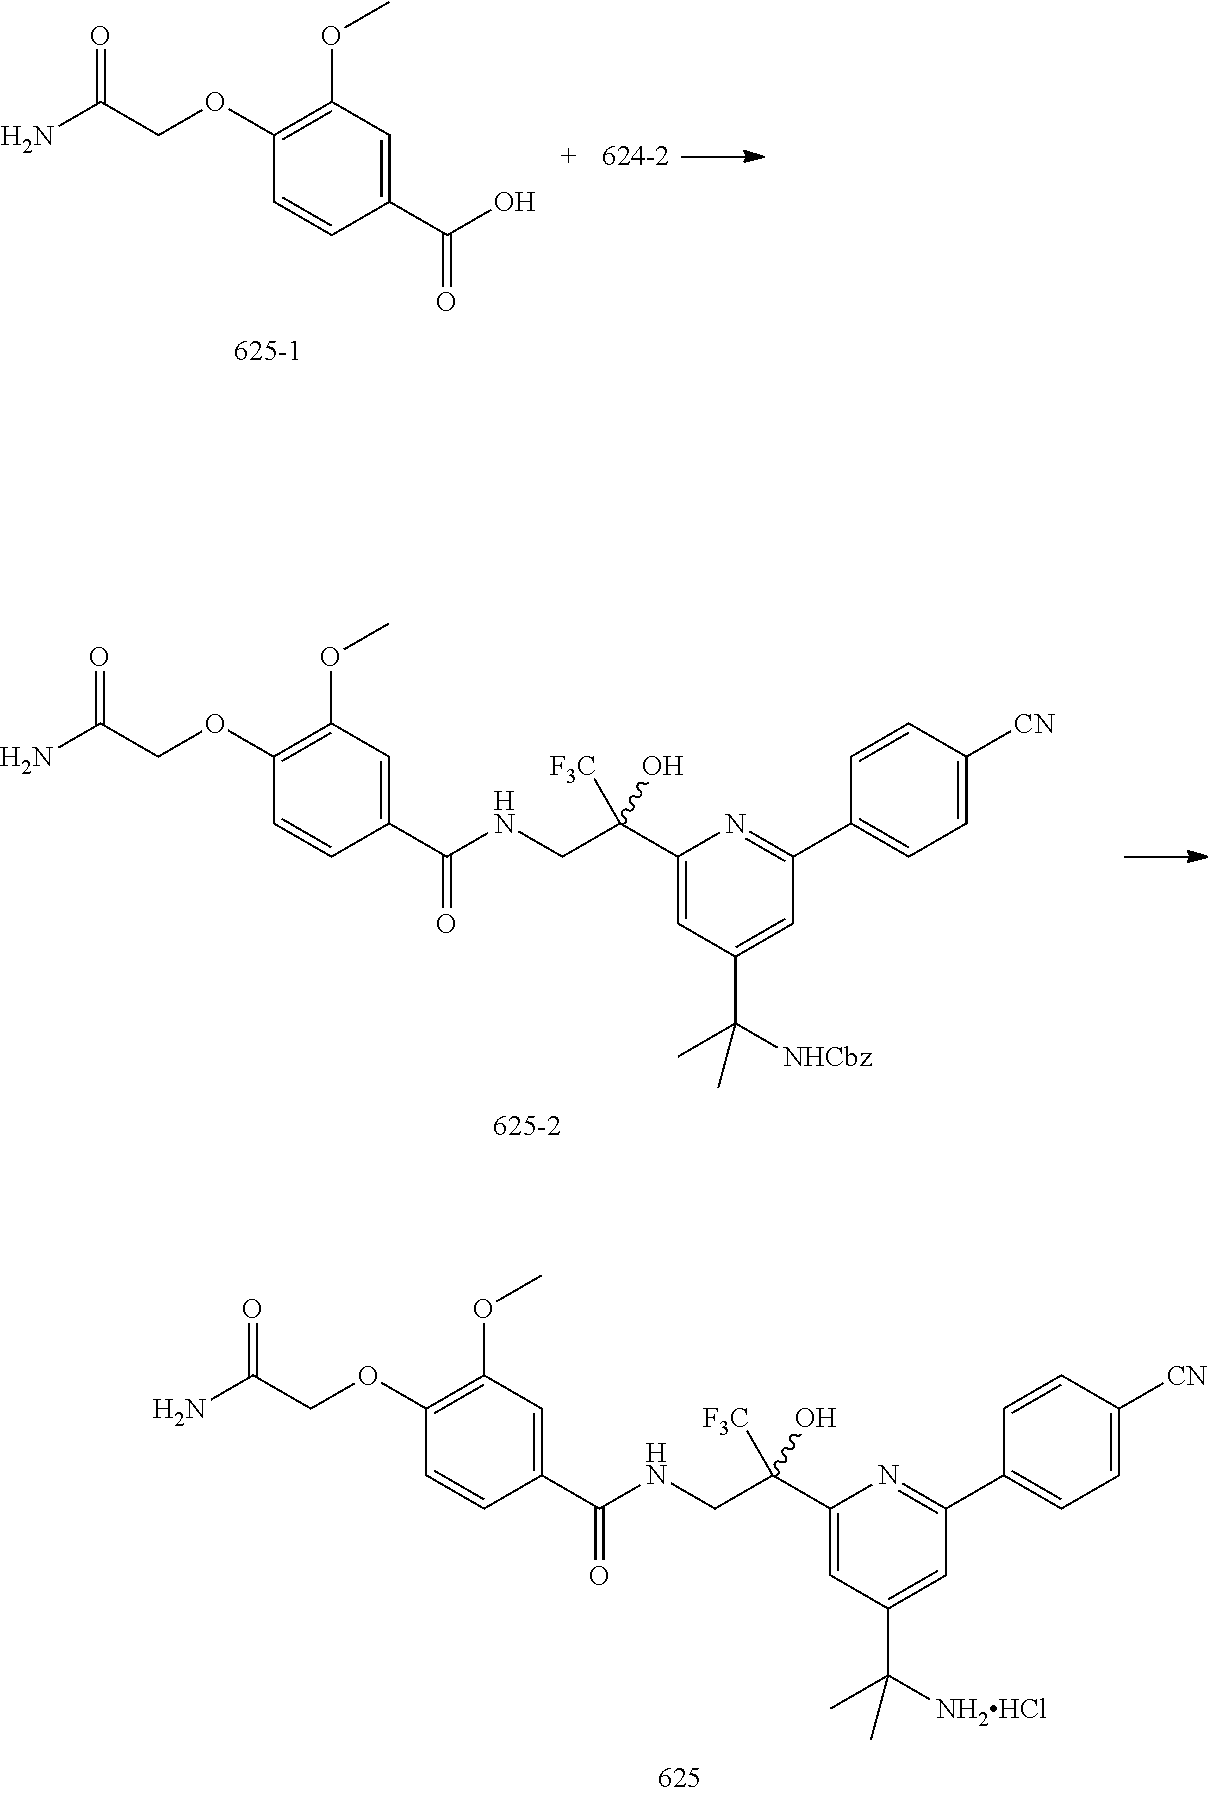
C1(OCC(N)=O)=C(OC)C=C(C(NCC(C2=CC(C(C)([NHCbz])C)=CC(C3=CC=C([CN])C=C3)=N2)(O)[F3C])=O)C=C1.C1(OCC(N)=O)=C(OC)C=C(C(O)=O)C=C1.C1(OCC(N)=O)=C(OC)C=C(C(NCC(C2=CC(C(C)([NH2HCl])C)=CC(C3=CC=C([CN])C=C3)=N2)(O)[F3C])=O)C=C1
